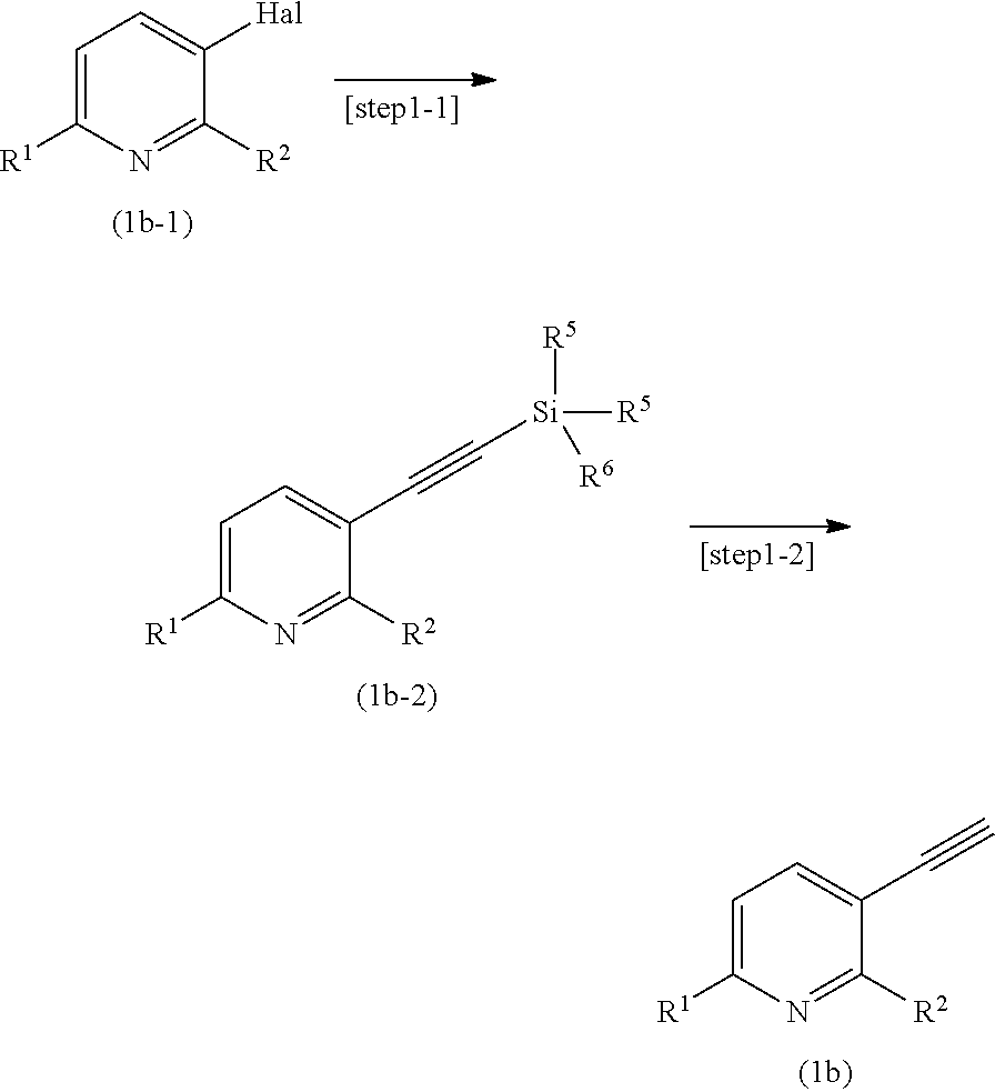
C1=C([R1])N=C([R2])C([Hal])=C1.C1=C([R1])N=C([R2])C(C#C[Si]([R5])([R5])[R6])=C1.C1=C([R1])N=C([R2])C(C#C)=C1
